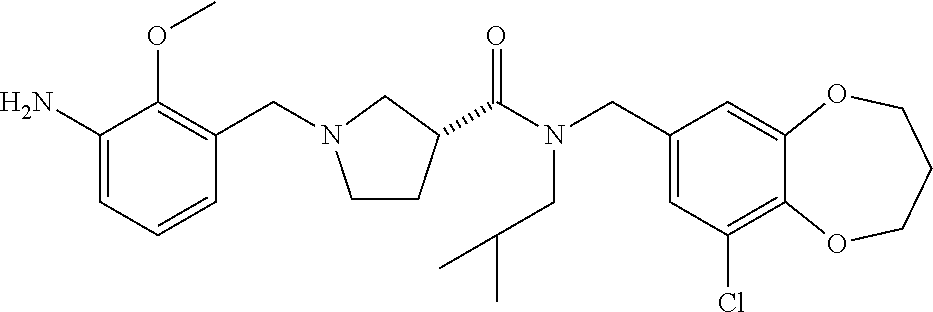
C1(CN(C(=O)C2CCN(CC3=C(OC)C(N)=CC=C3)C2)CC(C)C)=CC(Cl)=C2C(=C1)OCCCO2
